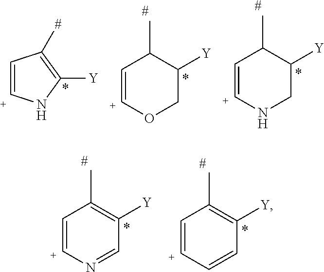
C1=[C+]NC([Y])=C1[#].C1=[C+]OCC([Y])C1C.C1=[C+]NCC([Y])C1C.[#].[#].C1=[C+]N=CC([Y])=C1C.C1=[C+]C=CC([Y])=C1C.[#].[#]
